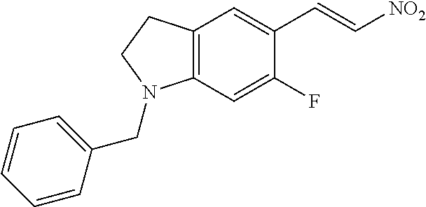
C12=C(C=C(F)C(C=C[NO2])=C1)N(CC1=CC=CC=C1)CC2
